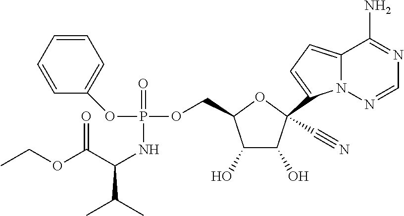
C12=CC=C(C3(C#N)C(O)C(O)C(COP(OC4=CC=CC=C4)(=O)NC(C(OCC)=O)C(C)C)O3)N1N=CN=C2N
